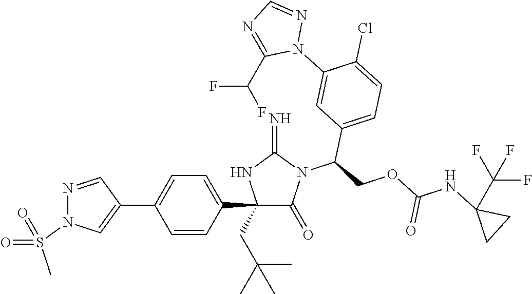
C1(C2=CC=C(C3=CN(S(=O)(=O)C)N=C3)C=C2)(CC(C)(C)C)C(=O)N(C(COC(NC2(C(F)(F)F)CC2)=O)C2=CC=C(Cl)C(N3N=CN=C3C(F)F)=C2)C(=N)N1
